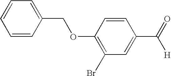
C1=CC(COC2=C(Br)C=C(C([H])=O)C=C2)=CC=C1
